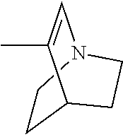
C1CN2C=C(C)C1CC2
